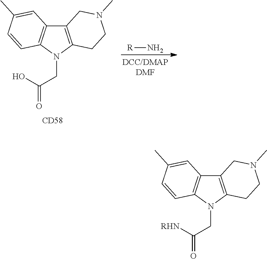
C12=C(N(CC([RHN])=O)C3=C1C=C(C)C=C3)CCN(C)C2.C12=C(N(CC(O)=O)C3=C1C=C(C)C=C3)CCN(C)C2.[CD58].[R]N
